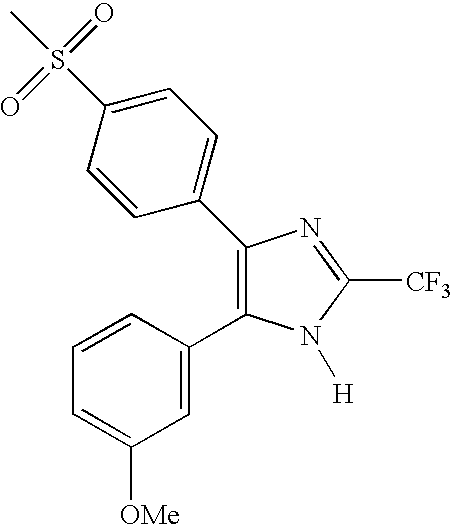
C1=CC(C2=C(C3=CC=C(S(=O)(=O)C)C=C3)N=C([CF3])N2[H])=CC([OMe])=C1
